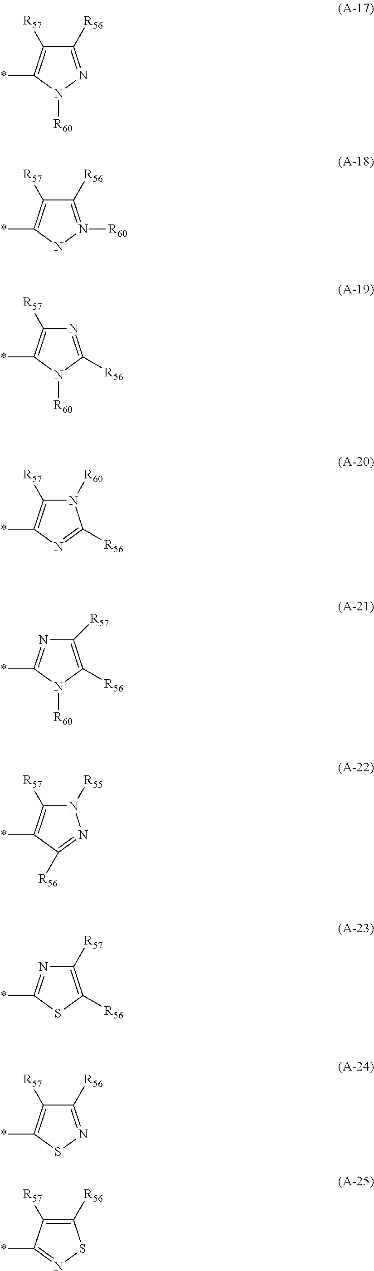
[R60]N1N=C([R56])C([R57])=C1*.N1N([R60])=C([R56])C([R57])=C1*.[R60]N1C([R56])=NC([R57])=C1*.N1([R60])C([R57])=C(*)N=C1[R56].[R60]N1C([R56])=C([R57])N=C1*.N1([R55])C([R57])=C(*)C([R56])=N1.C1([R57])=C([R56])SC(*)=N1.C1([R56])=NSC(*)=C1[R57].C1([R56])=C([R57])C(*)=NS1
